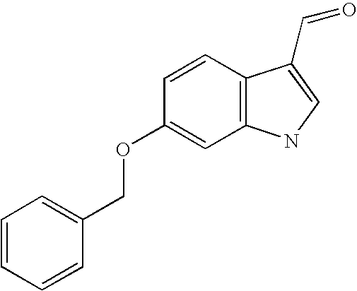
C1=CC=CC(COC2=CC3=C(C=C2)C(C=O)=CN3)=C1
